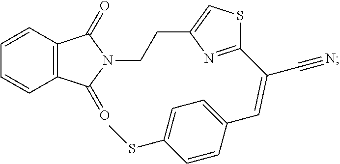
C12=C(C=CC=C1)C(=O)N(CCC1=CSC(C(=CC3=CC=C(SC)C=C3)C#N)=N1)C2=O
